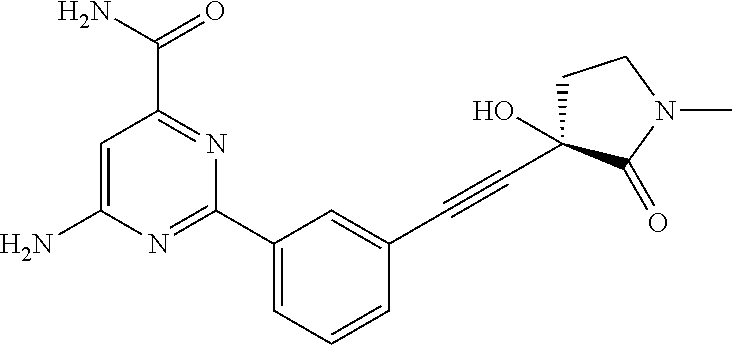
C1=C(N)N=C(C2=CC=CC(C#CC3(O)CCN(C)C3=O)=C2)N=C1C(N)=O
